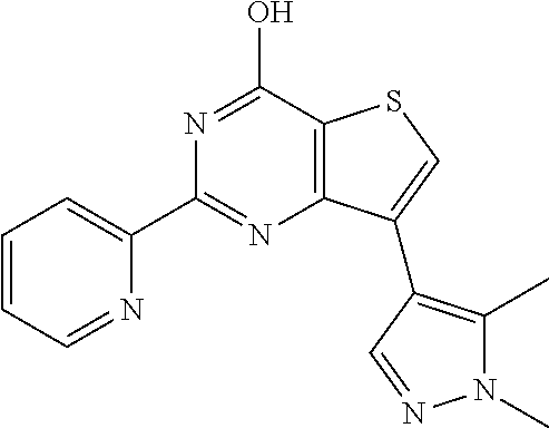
N1=C(C2=CC=CC=N2)N=C(O)C2=C1C(C1=C(C)N(C)N=C1)=CS2
